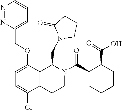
N1=NC(COC2=CC=C(Cl)C3=C2C(CN2CCCC2=O)N(C(C2CCCCC2C(=O)O)=O)CC3)=CC=C1
